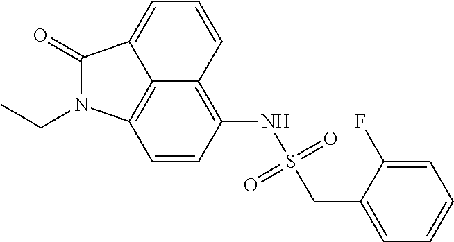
C1=CC(NS(=O)(=O)CC2=CC=CC=C2F)=C2C=CC=C3C(=O)N(CC)C1=C23
